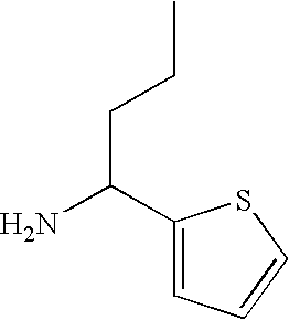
NC(CCC)C1=CC=CS1
